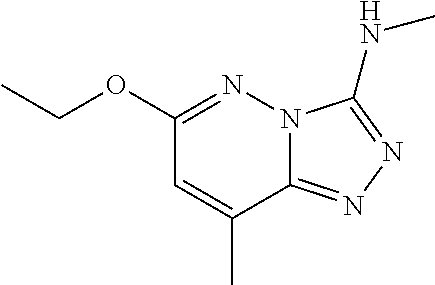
CCOC1=NN2C(=NN=C2NC)C(C)=C1
